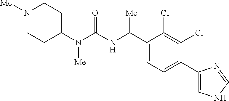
C1(N(C(NC(C2=CC=C(C3=CNC=N3)C(Cl)=C2Cl)[Me])=O)[Me])CCN([Me])CC1
